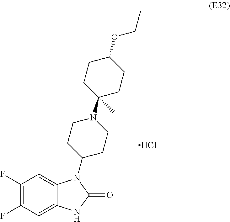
C1(F)=C(F)C=C2C(=C1)N(C1CCN(C3(C)CCC(OCC)CC3)CC1)C(=O)N2.Cl
